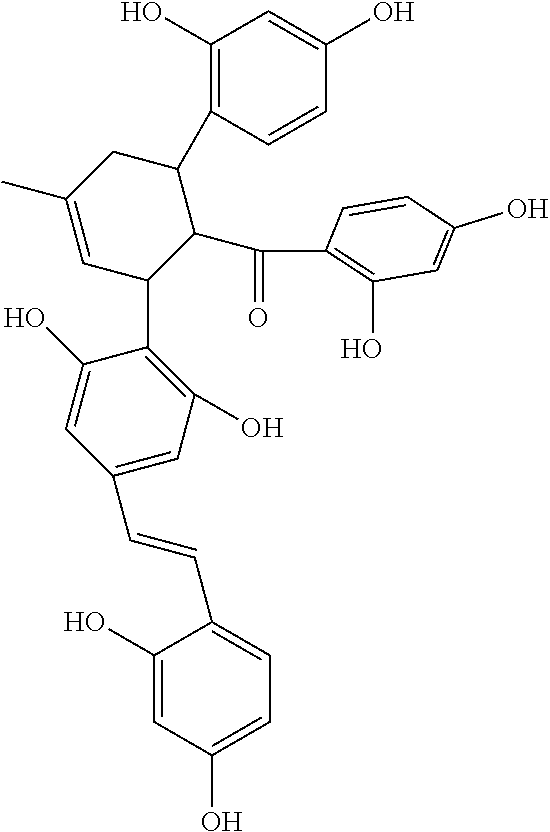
C1(C)=CC(C2=C(O)C=C(C=CC3=CC=C(O)C=C3O)C=C2O)C(C(=O)C2=C(O)C=C(O)C=C2)C(C2=C(O)C=C(O)C=C2)C1
